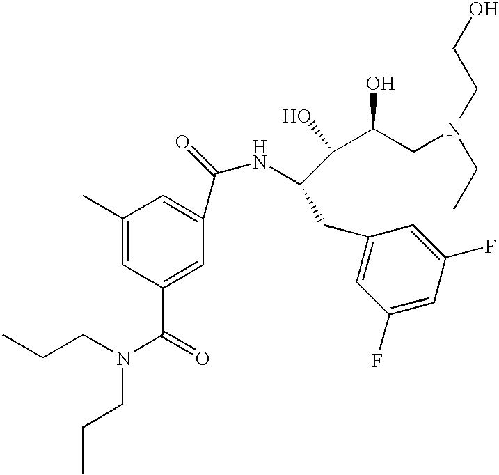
C1(C)=CC(C(=O)N(CCC)CCC)=CC(C(=O)NC(C(C(O)CN(CCO)CC)O)CC2=CC(F)=CC(F)=C2)=C1
